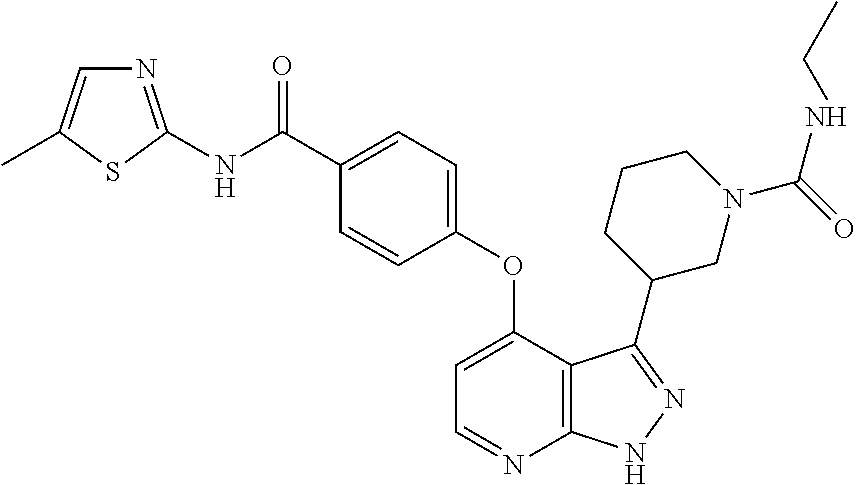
C1=C(C(NC2=NC=C(C)S2)=O)C=CC(OC2=CC=NC3=C2C(C2CN(C(NCC)=O)CCC2)=NN3)=C1
